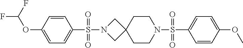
C1=C(OC(F)F)C=CC(S(N2CC3(C2)CCN(S(C2=CC=C(OC)C=C2)(=O)=O)CC3)(=O)=O)=C1
